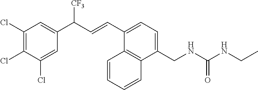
C1(Cl)=CC(C(C=CC2=CC=C(CNC(NCC)=O)C3=C2C=CC=C3)[CF3])=CC(Cl)=C1Cl
